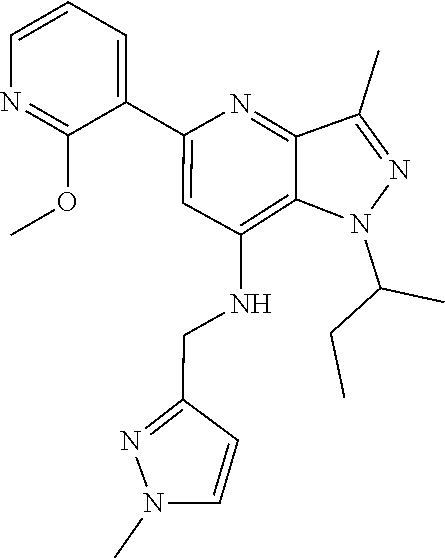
C(CC)(C)N1C2=C(NCC3=NN(C)C=C3)C=C(C3=CC=CN=C3OC)N=C2C(C)=N1
